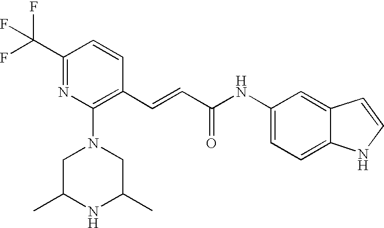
C(=CC(=O)NC1=CC=C2C(=C1)C=CN2)C1=C(N2CC(C)NC(C)C2)N=C(C(F)(F)F)C=C1
